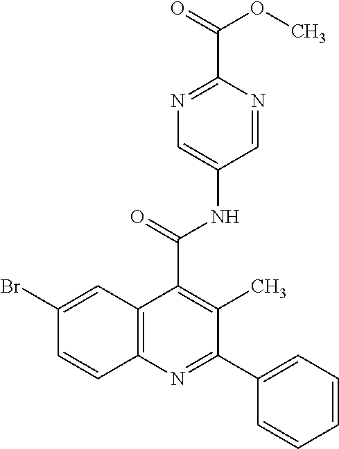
C1(C2=NC3=C(C(C(NC4=CN=C(C(=O)OC)N=C4)=O)=C2C)C=C(Br)C=C3)=CC=CC=C1
